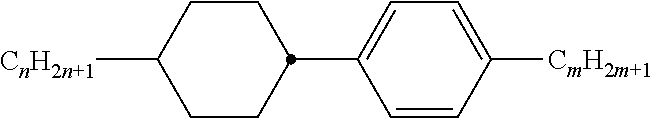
C1=CC([CmH2m+1])=CC=C1C1CCC([CnH2n+1])CC1
